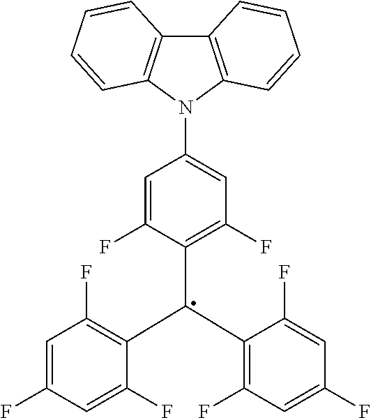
C12=C(N(C3=CC(F)=C(C(C4=C(F)C=C(F)C=C4F)C4=C(F)C=C(F)C=C4F)C(F)=C3)C3=C1C=CC=C3)C=CC=C2
